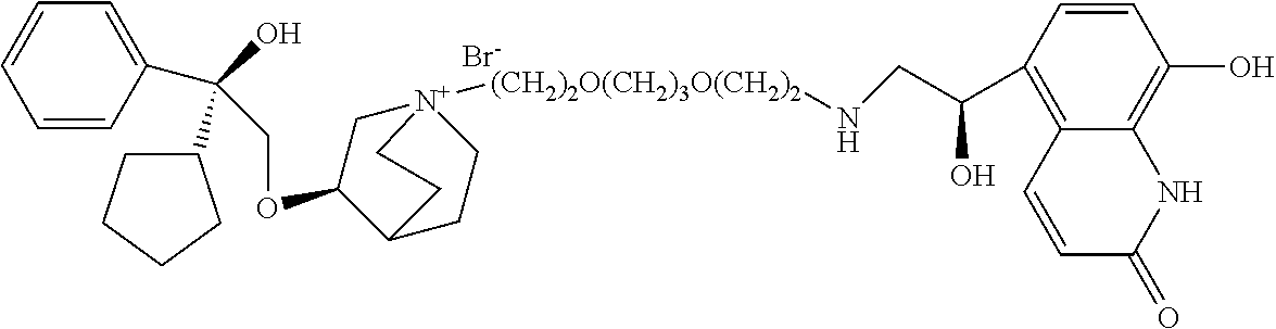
C(OC1C[N+]2([(CH2)2O(CH2)3O(CH2)2]NCC(C3=C4C(=C(O)C=C3)NC(=O)C=C4)O)CCC1CC2)C(C1=CC=CC=C1)(O)C1CCCC1.[Br-]
